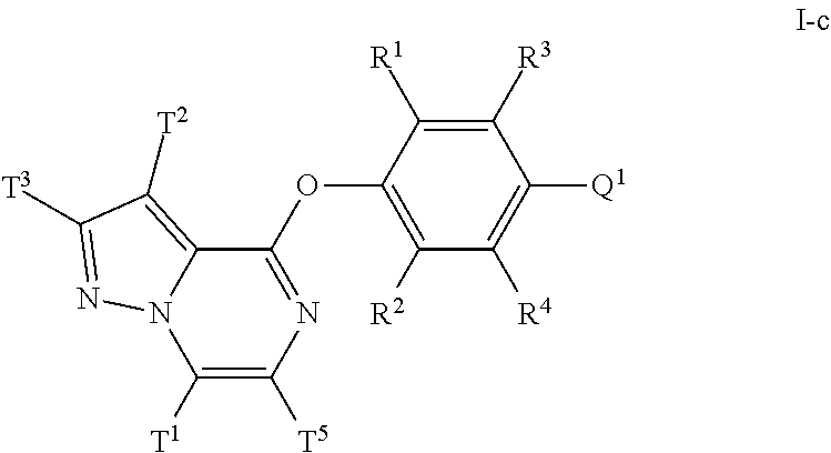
C1(OC2=C([R2])C([R4])=C([Q1])C([R3])=C2[R1])=NC([T5])=C([T1])N2C1=C([T2])C([T3])=N2
